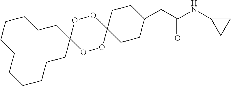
C1CCCCCC2(CCCCC1)OOC1(OO2)CCC(CC(NC2CC2)=O)CC1
